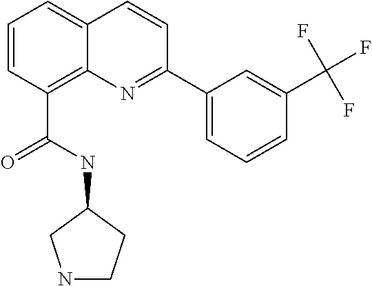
C(C1=C2C(=CC=C1)C=CC(C1=CC=CC(C(F)(F)F)=C1)=N2)(NC1CNCC1)=O
